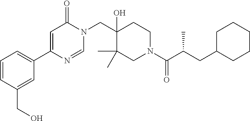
N1(CC2(O)C(C)(C)CN(C(=O)C(C)CC3CCCCC3)CC2)C(=O)C=C(C2=CC=CC(CO)=C2)N=C1
